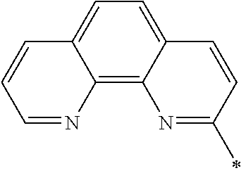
C1=NC2=C3C(=CC=C2C=C1)C=CC(C)=N3
